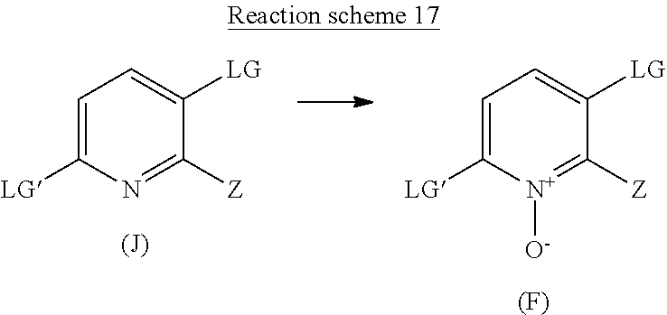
C1=C([LG])[N+]([O-])=C([Z])C([LG])=C1.[(F)].C1=C([LG])N=C([Z])C([LG])=C1.[(J)]
